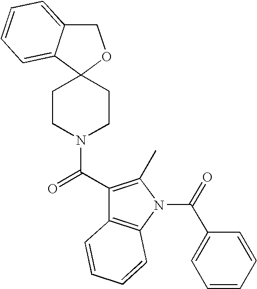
C1C2=CC=CC=C2C2(O1)CCN(C(C1=C(C)N(C(=O)C3=CC=CC=C3)C3=C1C=CC=C3)=O)CC2
